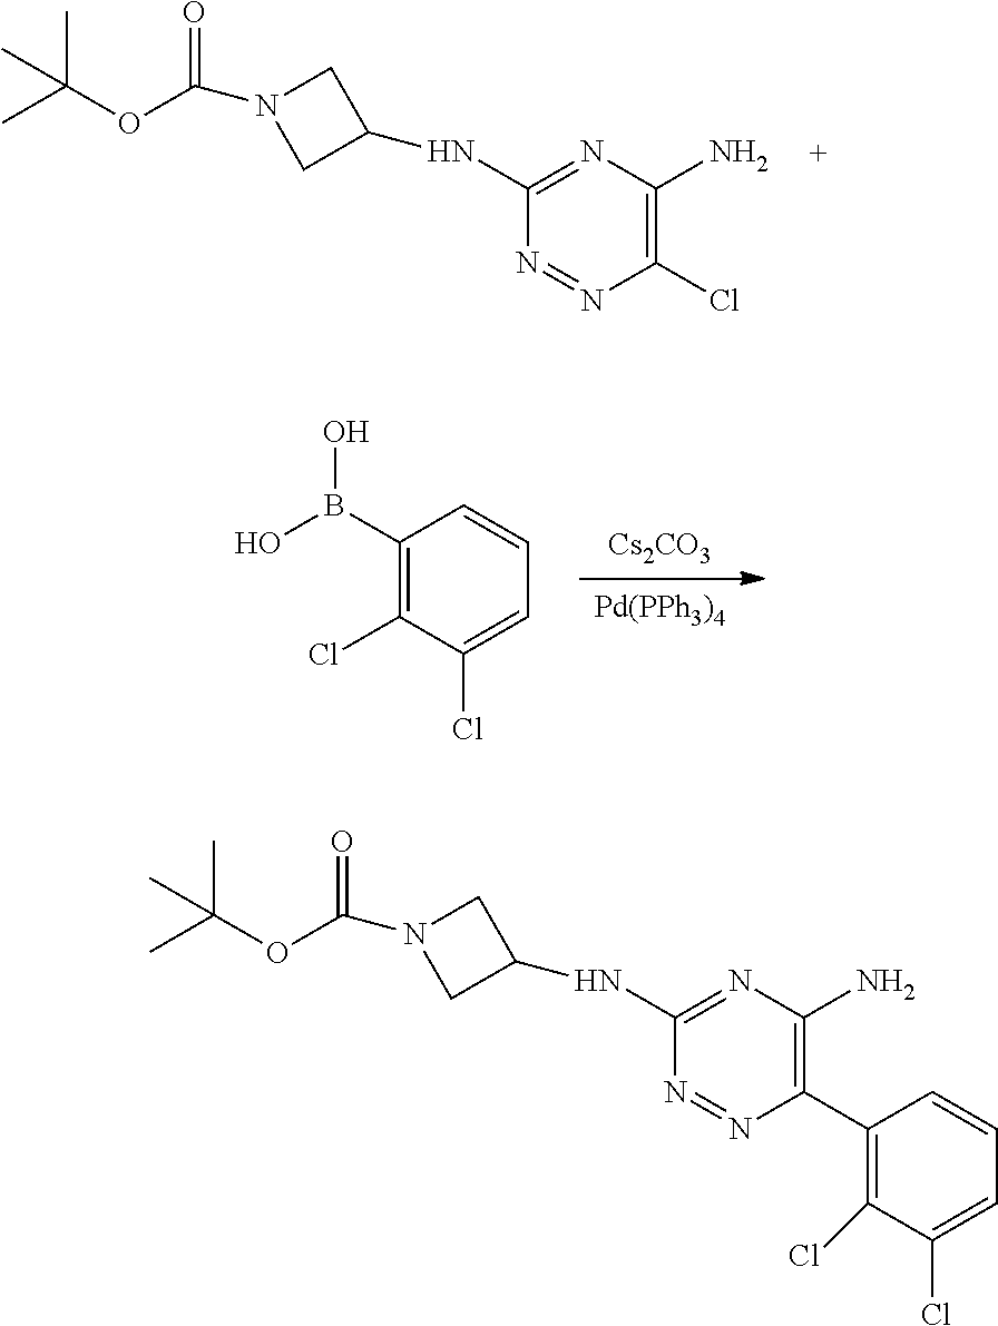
[Pd(PPh3)4].[Cs2CO3].C1(B(O)O)=C(Cl)C(Cl)=CC=C1.ClC1=C(N)N=C(NC2CN(C(OC(C)(C)C)=O)C2)N=N1.N1=NC(C2=C(Cl)C(Cl)=CC=C2)=C(N)N=C1NC1CN(C(OC(C)(C)C)=O)C1
